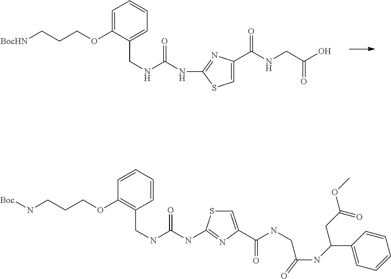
C1=C(OCCC[BocHN])C(CNC(NC2=NC(C(NCC(O)=O)=O)=CS2)=O)=CC=C1.C1=CC=CC(CNC(NC2=NC(C(NCC(NC(C3=CC=CC=C3)CC(OC)=O)=O)=O)=CS2)=O)=C1OCCCN[Boc]
